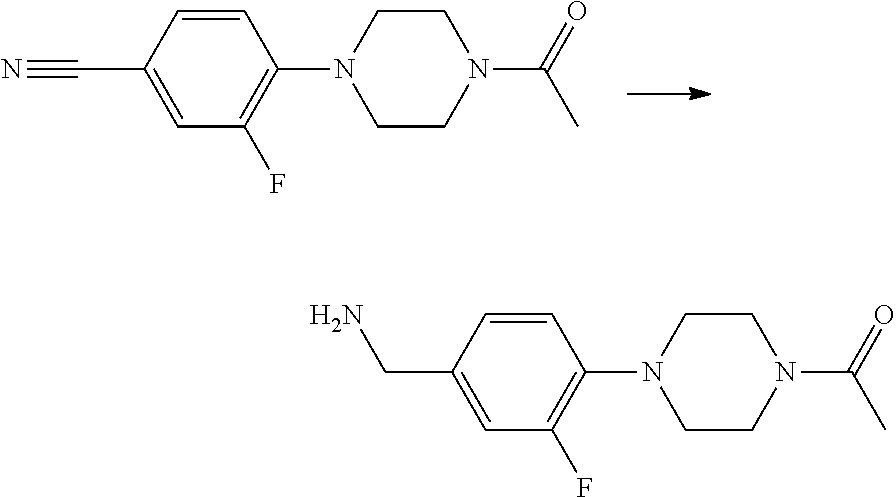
C1CN(C(=O)C)CCN1C1=C(F)C=C(CN)C=C1.C1CN(C(=O)C)CCN1C1=C(F)C=C(C#N)C=C1
